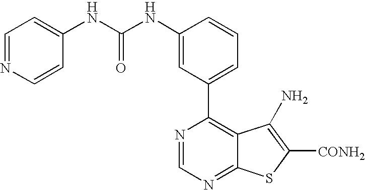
C1(NC(NC2=CC=NC=C2)=O)=CC(C2=C3C(=NC=N2)SC([CONH2])=C3N)=CC=C1
